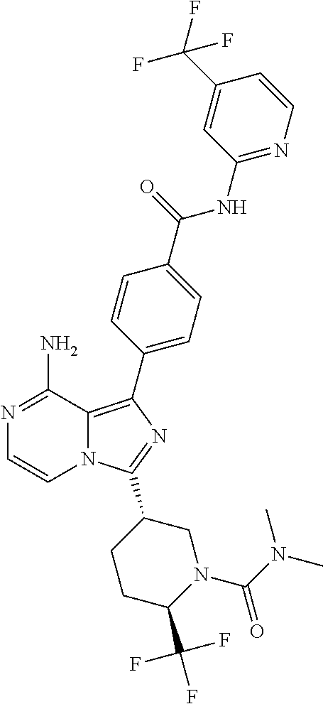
N12C(=C(C3=CC=C(C(=O)NC4=NC=CC(C(F)(F)F)=C4)C=C3)N=C1C1CCC(C(F)(F)F)N(C(N(C)C)=O)C1)C(N)=NC=C2
